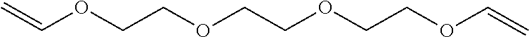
C(COC=C)OCCOCCOC=C
